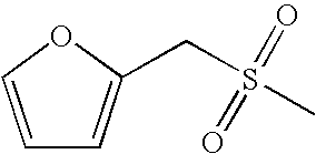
C1=COC(CS(=O)(=O)C)=C1
